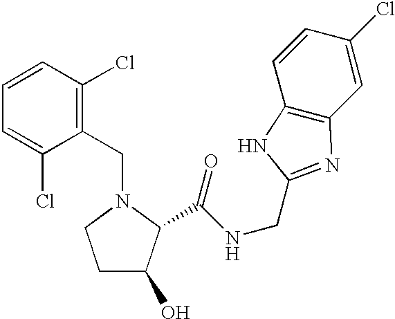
C1=CC=C(Cl)C(CN2CCC(O)C2C(NCC2=NC3=C(C=CC(Cl)=C3)N2)=O)=C1Cl
